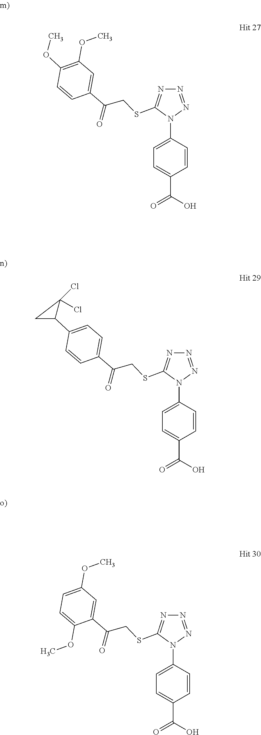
C1=C(C(O)=O)C=CC(N2C(SCC(C3=CC(OC)=C(OC)C=C3)=O)=NN=N2)=C1.C1=C(C(O)=O)C=CC(N2C(SCC(C3=CC=C(C4C(Cl)(Cl)C4)C=C3)=O)=NN=N2)=C1.C1=C(C(O)=O)C=CC(N2C(SCC(C3=CC(OC)=CC=C3OC)=O)=NN=N2)=C1
